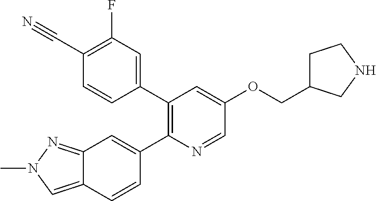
C12=CN(C)N=C1C=C(C1=C(C3=CC(F)=C(C#N)C=C3)C=C(OCC3CCNC3)C=N1)C=C2
